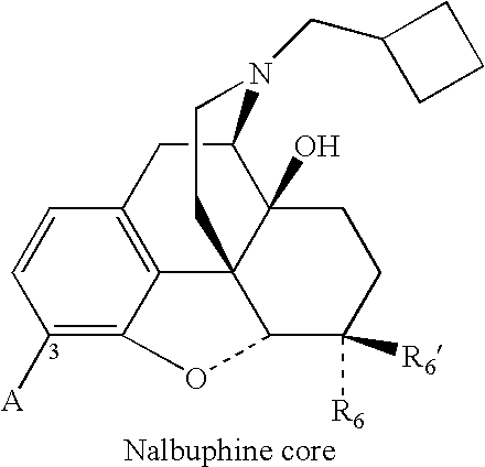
C1([A])=C2C3=C(C=C1)CC1C4(O)C3(C(C([R6])([R6])CC4)O2)CCN1CC1CCC1
